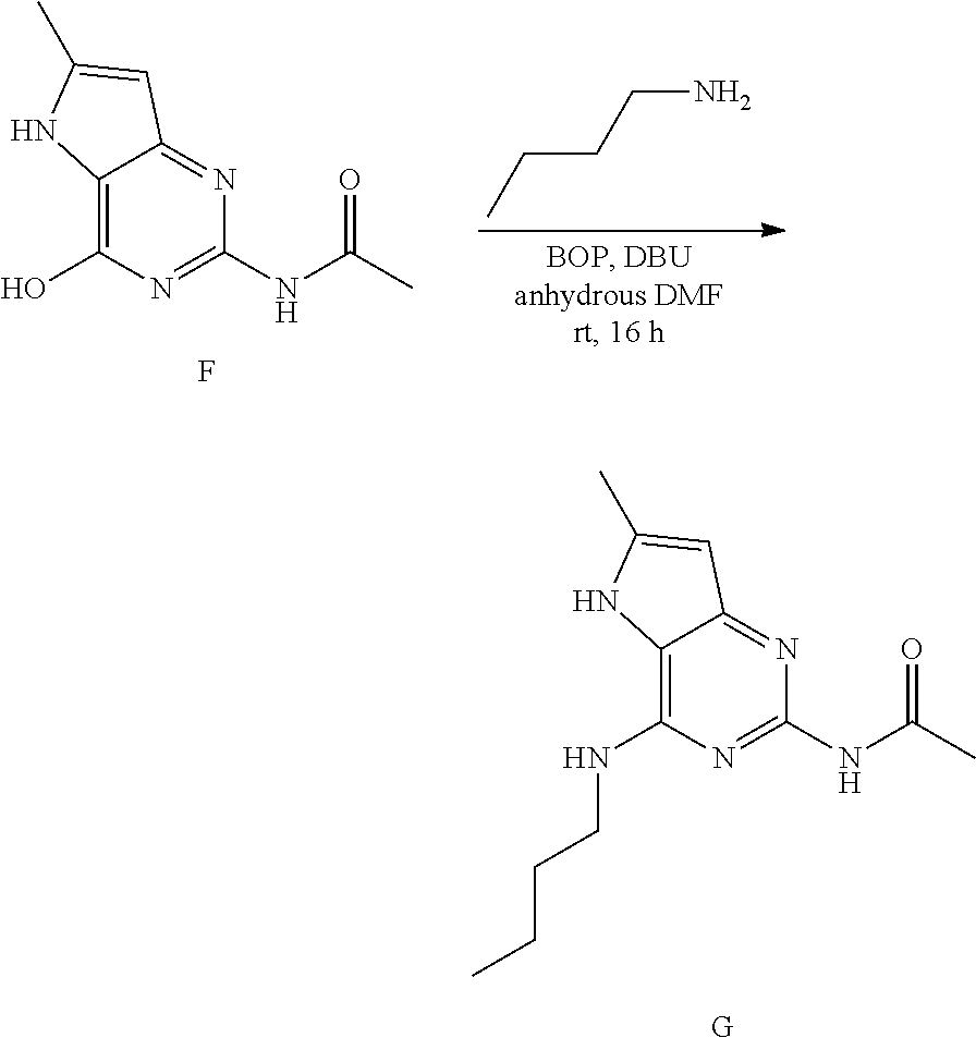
C12=C(NCCCC)N=C(NC(C)=O)N=C1C=C(C)N2.[G].C12=C(O)N=C(NC(C)=O)N=C1C=C(C)N2.F.CCCCN
